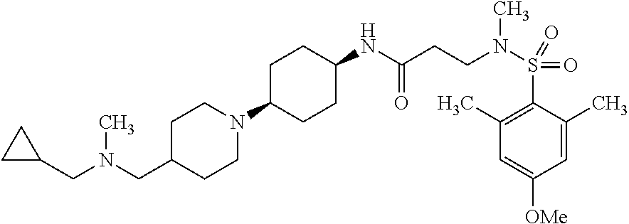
C1=C(C)C(S(N(C)CCC(=O)NC2CCC(N3CCC(CN(C)CC4CC4)CC3)CC2)(=O)=O)=C(C)C=C1[OMe]
